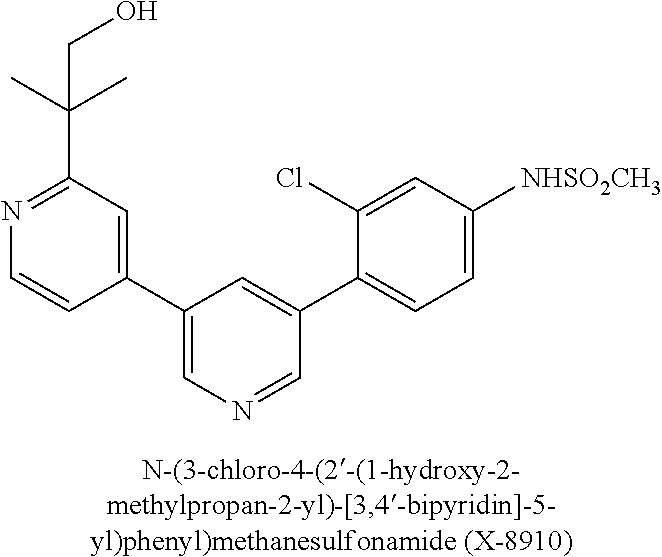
C1(C2=CN=CC(C3=CC=C([NHSO2CH3])C=C3Cl)=C2)=CC(C(C)(C)CO)=NC=C1
